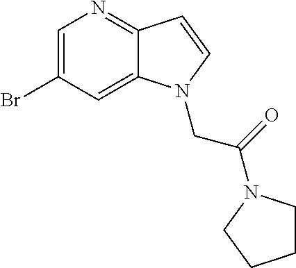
C1=C(Br)C=C2C(=N1)C=CN2CC(=O)N1CCCC1
